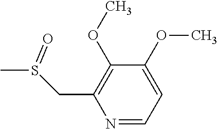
N1=CC=C(OC)C(OC)=C1CS(C)=O
